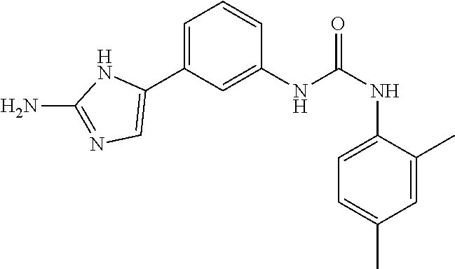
C1(NC(NC2=CC=C(C)C=C2C)=O)=CC(C2=CN=C(N)N2)=CC=C1
